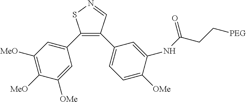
C1(C2=CC([MeO])=C([MeO])C([OMe])=C2)=C(C2=CC=C([OMe])C(NC(CC[PEG])=O)=C2)C=NS1
